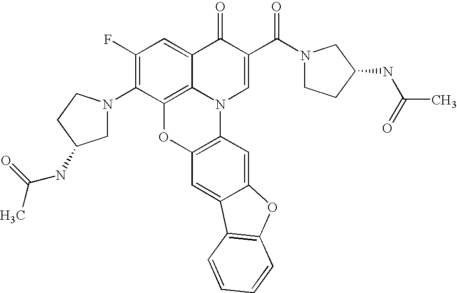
C12=C3C(=CC(F)=C1N1CC(NC(C)=O)CC1)C(=O)C(C(=O)N1CCC(NC(C)=O)C1)=CN3C1=C(O2)C=C2C(=C1)OC1=C2C=CC=C1
